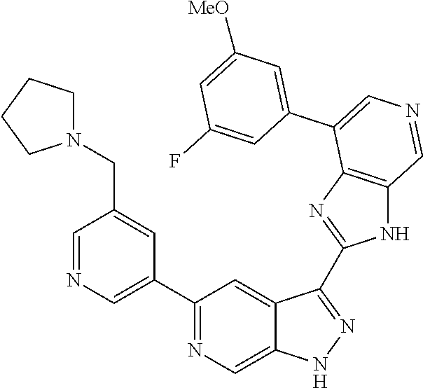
C1(C2=CN=CC(CN3CCCC3)=C2)=NC=C2C(=C1)C(C1=NC3=C(N1)C=NC=C3C1=CC([MeO])=CC(F)=C1)=NN2
